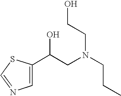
C(CN(CCO)CCC)(C1=CN=CS1)O
